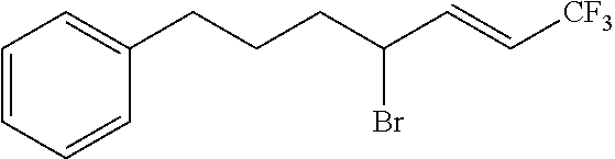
C1=CC=C(CCCC(C=C[CF3])Br)C=C1
